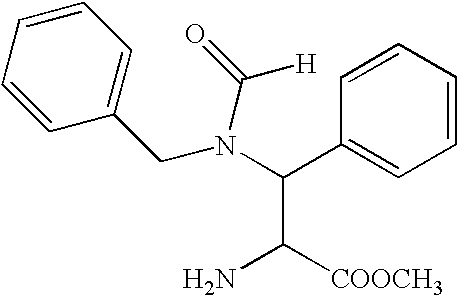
N(C(C1=CC=CC=C1)C(N)[COOCH3])(C([H])=O)CC1=CC=CC=C1
